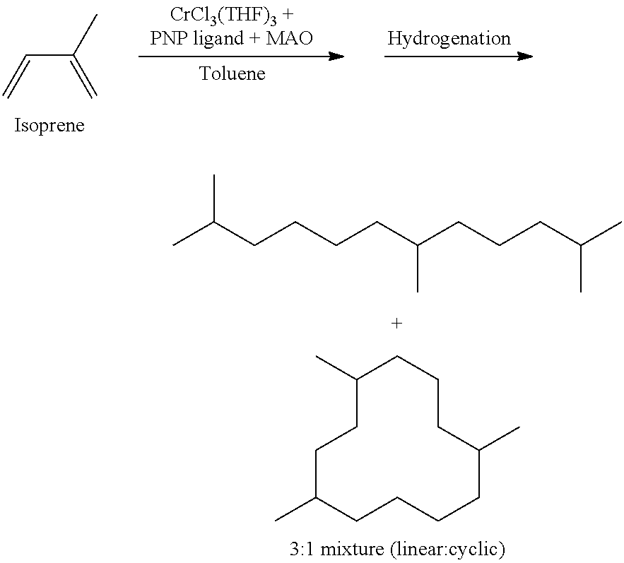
C(C(C)=C)=C.C1C(C)CCCCC(C)CCCC(C)C1.CC(CCCCC(CCCC(C)C)C)C
